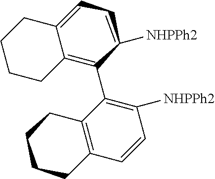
C12=CCC([NHPPh2])C(C3=C([NHPPh2])C=CC4=C3CCCC4)=C1CCCC2
